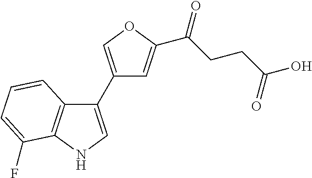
C12=C(NC=C1C1=COC(C(CCC(O)=O)=O)=C1)C(F)=CC=C2
